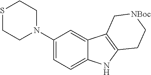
C1=C(N2CCSCC2)C=C2C(=C1)NC1=C2C[NBoc]CC1
